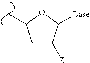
C1([Z])CC(C)OC1[Base]
